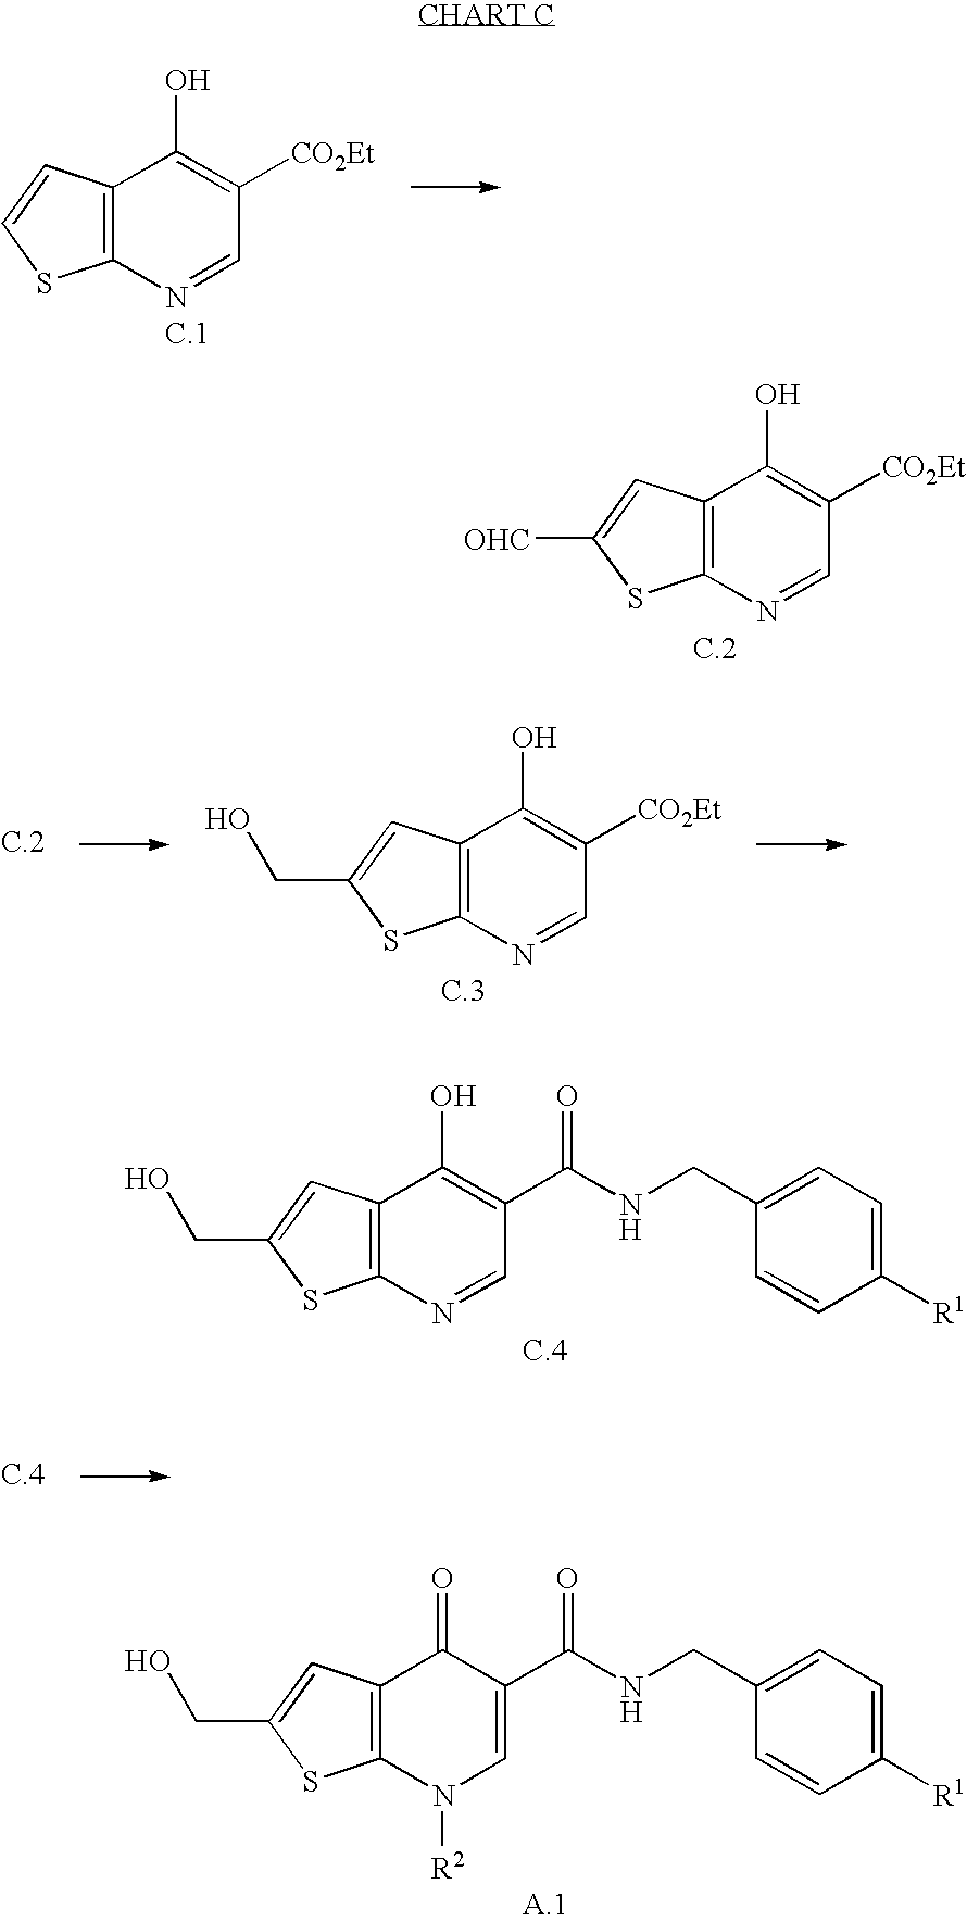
C12=C(C=CS1)C(O)=C([CO2Et])C=N2.C12=C(C=C([OHC])S1)C(O)=C([CO2Et])C=N2.C12=C(C=C(CO)S1)C(O)=C([CO2Et])C=N2.C12=C(N=CC(C(NCC3=CC=C([R1])C=C3)=O)=C1O)SC(CO)=C2.C12=C(N([R2])C=C(C(NCC3=CC=C([R1])C=C3)=O)C1=O)SC(CO)=C2
